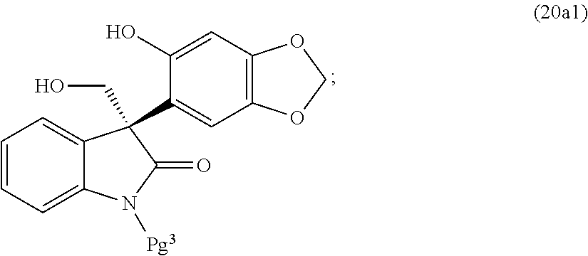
C1=C2C(=CC=C1)C(CO)(C1=CC3=C(C=C1O)OCO3)C(=O)N2[Pg3]
